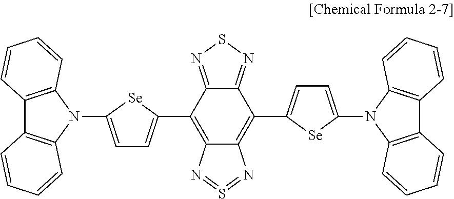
C1=C(N2C3=C(C4=C2C=CC=C4)C=CC=C3)[Se]C(C2=C3C(=C(C4=CC=C(N5C6=C(C7=C5C=CC=C7)C=CC=C6)[Se]4)C4=NSN=C24)N=S=N3)=C1
